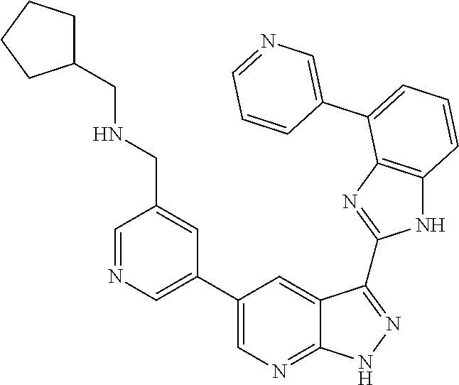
C1=NC=C(C2=CN=C3C(=C2)C(C2=NC4=C(N2)C=CC=C4C2=CN=CC=C2)=NN3)C=C1CNCC1CCCC1
